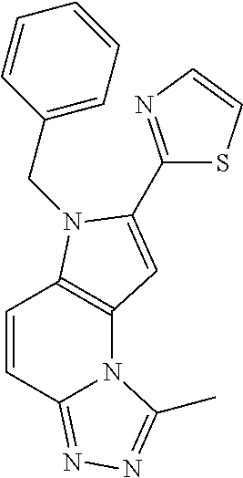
C1=CC2=NN=C(C)N2C2=C1N(CC1=CC=CC=C1)C(C1=NC=CS1)=C2
